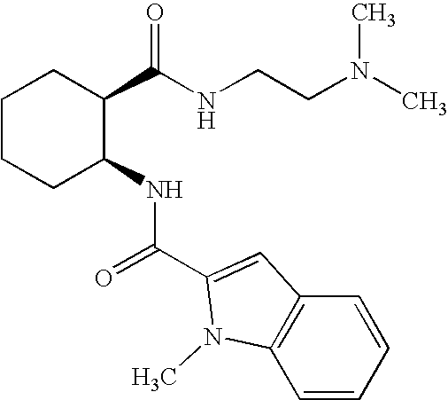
C1CCC(NC(C2=CC3=C(N2C)C=CC=C3)=O)C(C(NCCN(C)C)=O)C1
